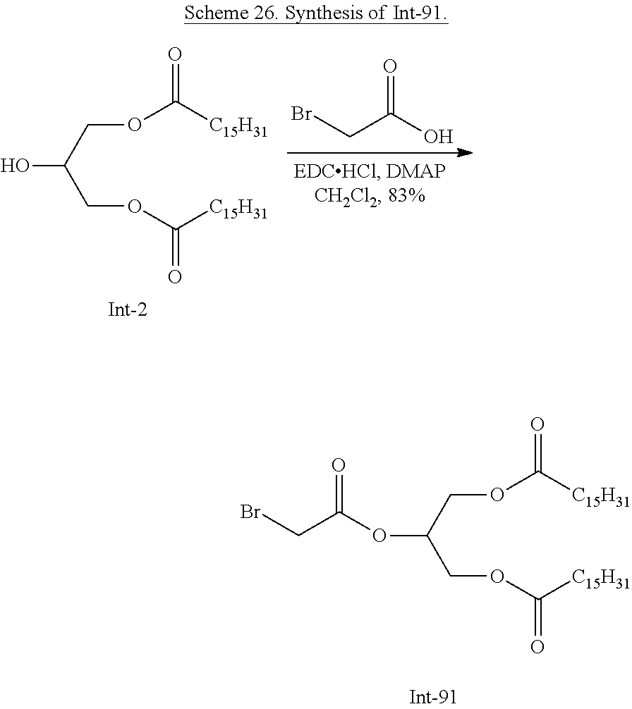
BrCC(OC(COC(=O)[C15H31])COC(=O)[C15H31])=O.BrCC(O)=O.OC(COC(=O)[C15H31])COC(=O)[C15H31]
